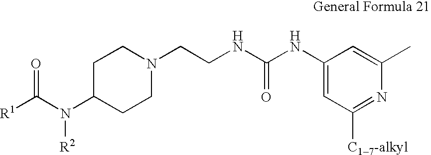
C1C(N(C([R1])=O)[R2])CCN(CCNC(NC2=CC([C17-alkyl])=NC(C)=C2)=O)C1
